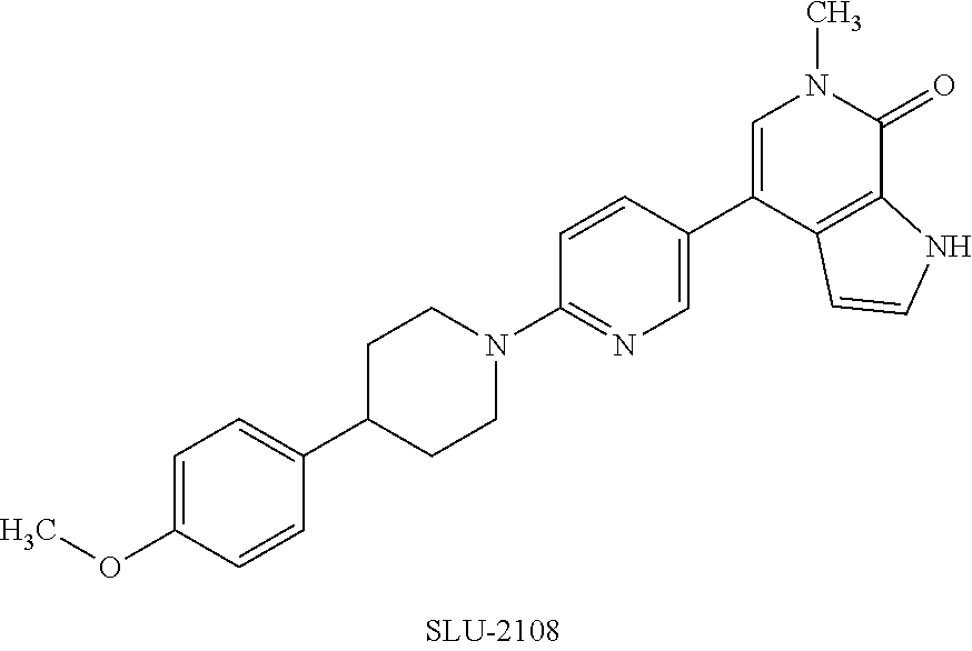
C1=C(OC)C=CC(C2CCN(C3=NC=C(C4=CN(C)C(=O)C5=C4C=CN5)C=C3)CC2)=C1
